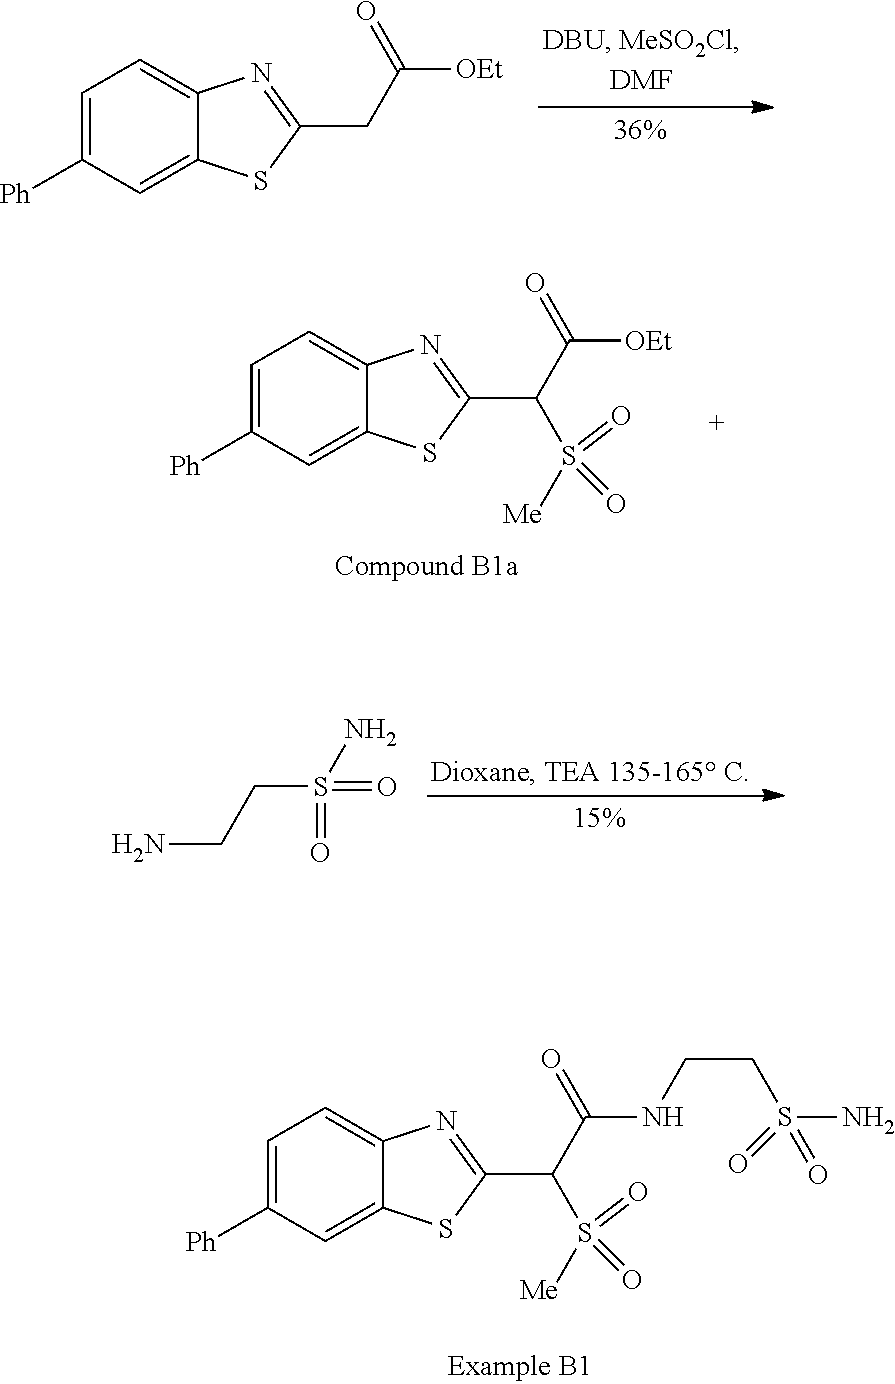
C1=C2C(=CC([Ph])=C1)SC(CC([OEt])=O)=N2.C1=C2C(=CC([Ph])=C1)SC(C(C([OEt])=O)S(=O)([Me])=O)=N2.NCCS(N)(=O)=O.C1=C2C(=CC([Ph])=C1)SC(C(C(NCCS(N)(=O)=O)=O)S(=O)([Me])=O)=N2
